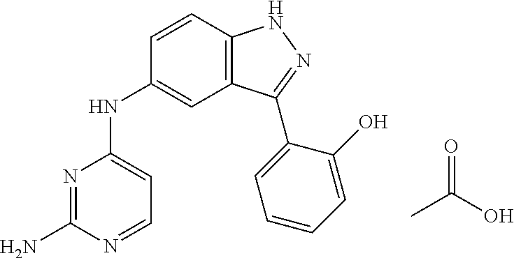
N1=C(N)N=CC=C1NC1=CC2=C(C=C1)NN=C2C1=CC=CC=C1O.CC(=O)O
